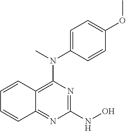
C1=C(N(C)C2=C3C(=NC(NO)=N2)C=CC=C3)C=CC(OC)=C1
